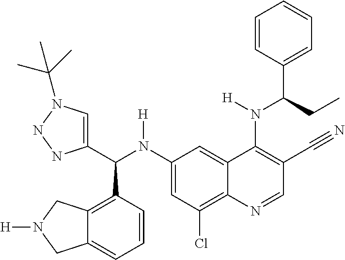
C1(N(C(C2=CN(C(C)(C)C)NN2)C2=C3C(=CC=C2)CN([H])C3)[H])=CC(Cl)=C2C(=C1)C(N(C(CC)C1=CC=CC=C1)[H])=C(C#N)C=N2
